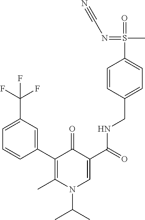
C1(C2=C(C)N(C(C)C)C=C(C(NCC3=CC=C(S(=O)(C)=NC#N)C=C3)=O)C2=O)=CC(C(F)(F)F)=CC=C1
